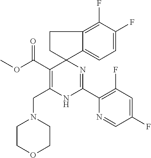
C(C1=C(CN2CCOCC2)NC(C2=C(F)C=C(F)C=N2)=NC12CCC1=C(F)C(F)=CC=C21)(=O)OC
